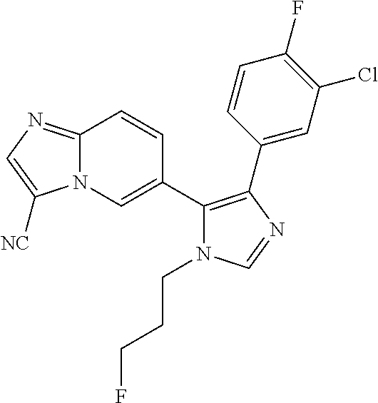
C12=NC=C([NC])N1C=C(C1=C(C3=CC(Cl)=C(F)C=C3)N=CN1CCCF)C=C2
